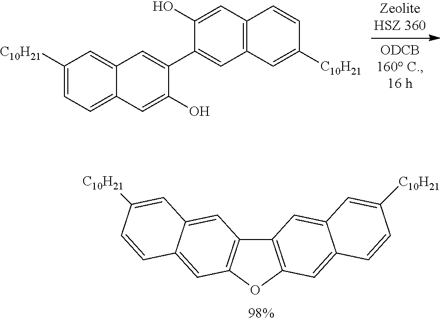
C12=CC([C10H21])=CC=C1C=C(O)C(C1=CC3=C(C=C1O)C=CC([C10H21])=C3)=C2.C12=C(OC3=C1C=C1C(=C3)C=CC([C10H21])=C1)C=C1C(=C2)C=C([C10H21])C=C1
